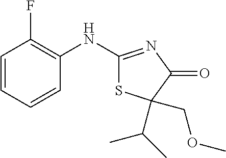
C1(NC2=NC(=O)C(C(C)C)(COC)S2)=C(F)C=CC=C1
